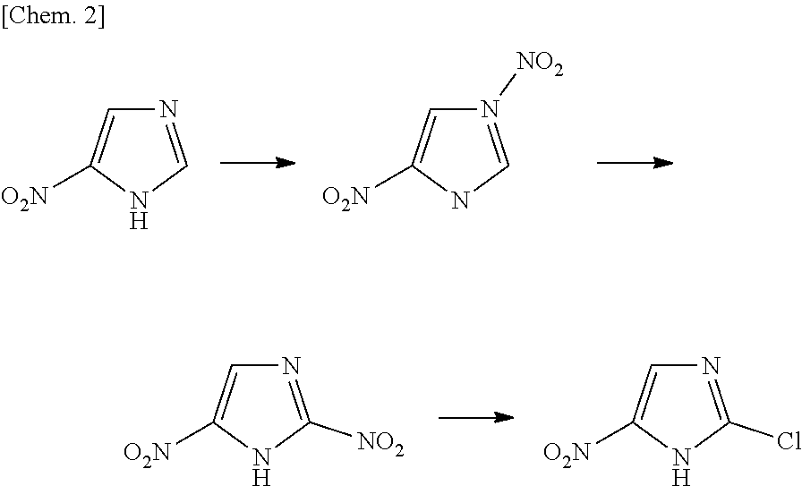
N1=CNC([O2N])=C1.N1([NO2])=CNC([O2N])=C1.N1=C([NO2])NC([O2N])=C1.N1=C(Cl)NC([O2N])=C1
